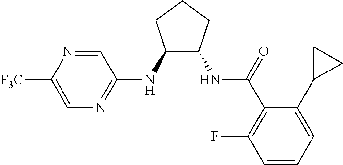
C1(NC2=NC=C([F3C])N=C2)C(NC(=O)C2=C(F)C=CC=C2C2CC2)CCC1
